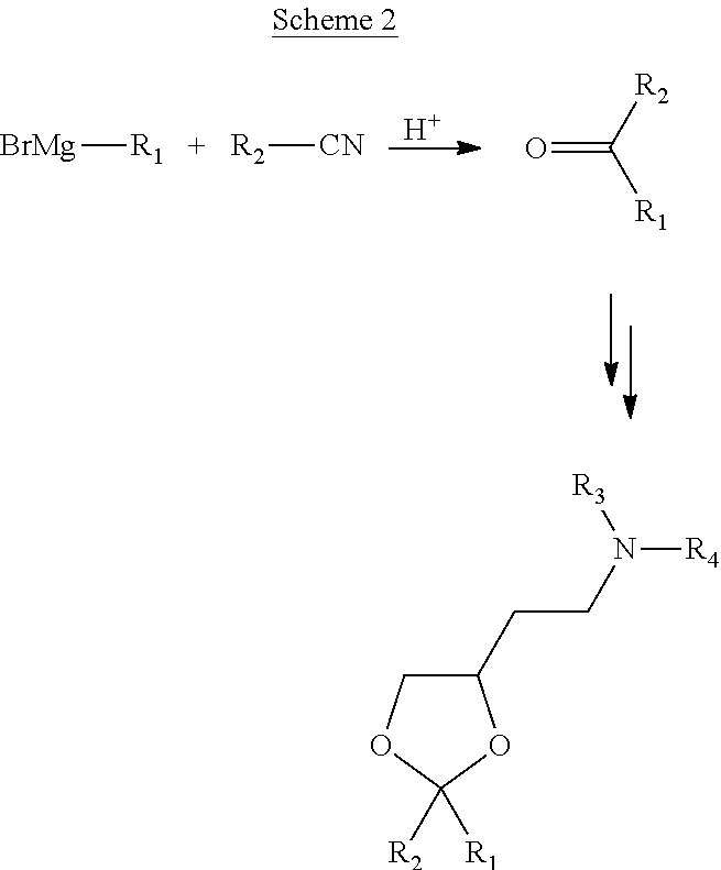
[BrMg][R1].[R2][CN].[H].O=C([R2])[R1].C1(CCN([R4])[R3])COC([R1])([R2])O1
